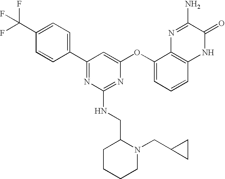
C1(C(F)(F)F)=CC=C(C2=NC(NCC3CCCCN3CC3CC3)=NC(OC3=CC=CC4=C3N=C(N)C(=O)N4)=C2)C=C1
